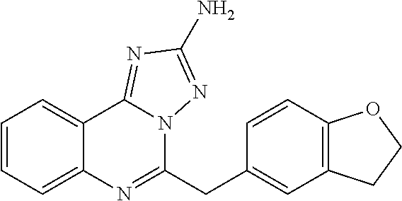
C1=CC=C2C(=C1)C1=NC(N)=NN1C(CC1=CC3=C(C=C1)OCC3)=N2
